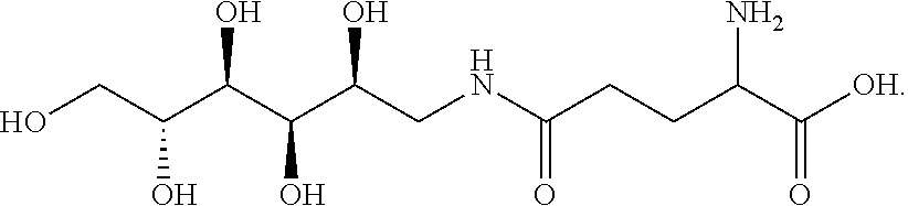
OCC(C(C(C(CNC(CCC(C([OH])=O)N)=O)O)O)O)O
